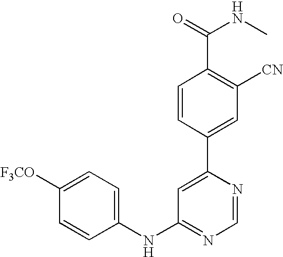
C1(NC2=NC=NC(C3=CC([CN])=C(C(=O)NC)C=C3)=C2)=CC=C([F3CO])C=C1
